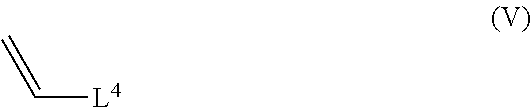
C([L4])=C
